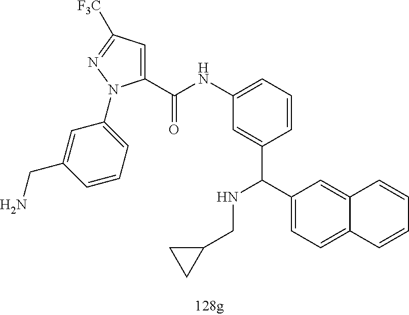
C(C1=CC([F3C])=NN1C1=CC=CC(CN)=C1)(NC1=CC=CC(C(C2=CC=C3C(=C2)C=CC=C3)NCC2CC2)=C1)=O
